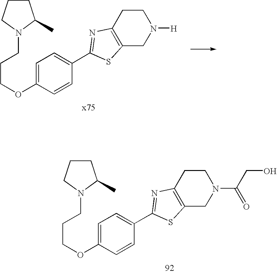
C1CCN(CCCOC2=CC=C(C3=NC4=C(CN([H])CC4)S3)C=C2)C1C.C1CCN(CCCOC2=CC=C(C3=NC4=C(CN(C(CO)=O)CC4)S3)C=C2)C1C
